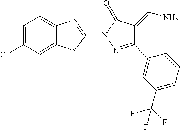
C1=C(Cl)C=C2C(=C1)N=C(N1N=C(C3=CC(C(F)(F)F)=CC=C3)C(=CN)C1=O)S2
